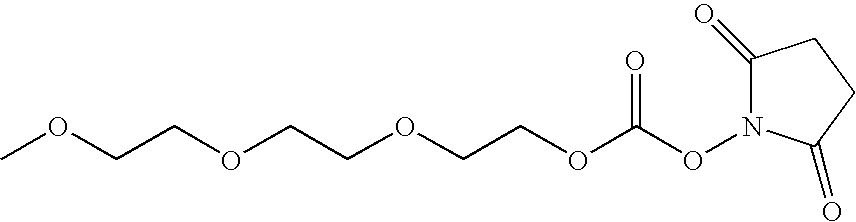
N1(OC(OCCOCCOCCOC)=O)C(=O)CCC1=O
